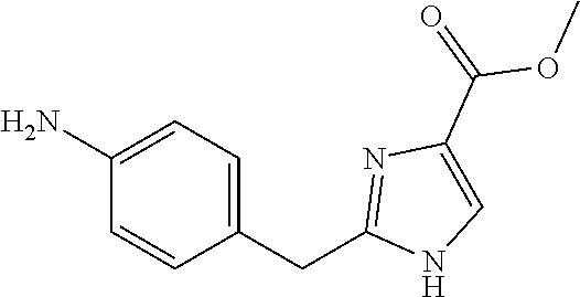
C1(N)=CC=C(CC2=NC(C(=O)OC)=CN2)C=C1
